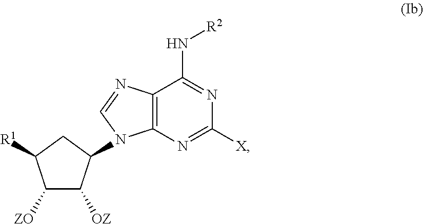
C12=C(N=C([X])N=C1N[R2])N(C1C([OZ])C([ZO])C([R1])C1)C=N2
